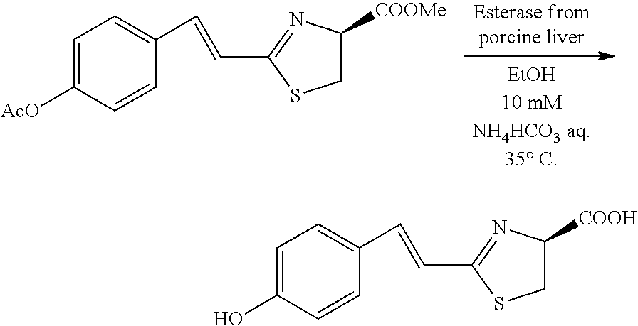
C1([AcO])=CC=C(C=CC2=NC([COOMe])CS2)C=C1.C1(O)=CC=C(C=CC2=NC([COOH])CS2)C=C1
